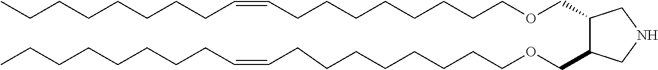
C1(COCCCCCCCCC=CCCCCCCCC)C(COCCCCCCCCC=CCCCCCCCC)CNC1
